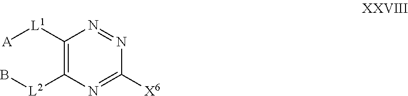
[A][L1]C1=C([L2]B)N=C([X6])N=N1
